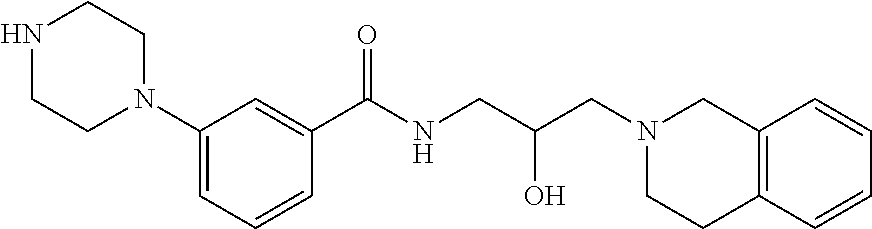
C12=C(C=CC=C1)CCN(CC(CNC(C1=CC(N3CCNCC3)=CC=C1)=O)O)C2
